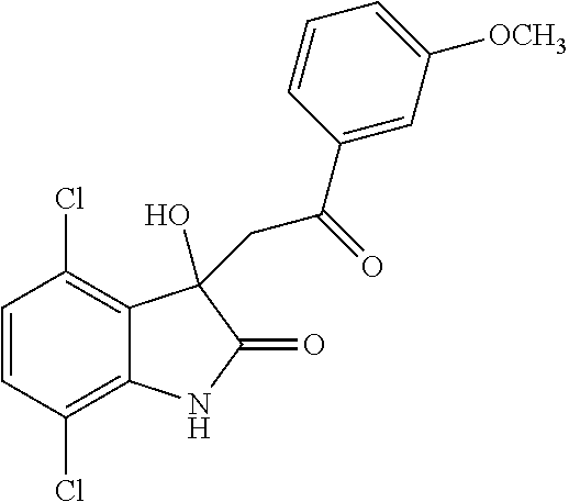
C1=CC(Cl)=C2C(=C1Cl)C(O)(CC(C1=CC([OCH3])=CC=C1)=O)C(=O)N2
